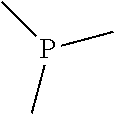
CP(C)C
